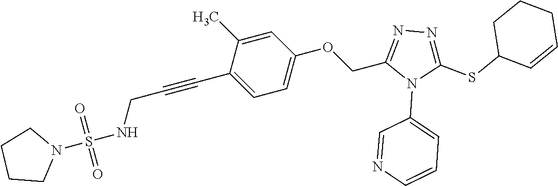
C1=C(C)C(C#CCNS(N2CCCC2)(=O)=O)=CC=C1OCC1=NN=C(SC2C=CCCC2)N1C1=CC=CN=C1
